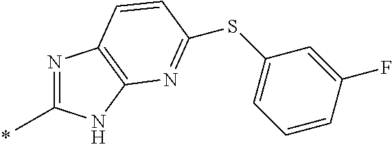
N1=C(C)NC2=C1C=CC(SC1=CC=CC(F)=C1)=N2
